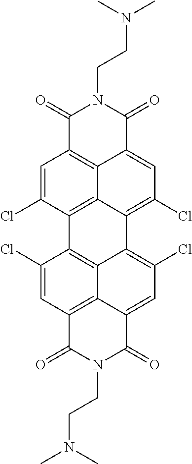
C1=C(Cl)C2=C3C4=C1C(=O)N(CCN(C)C)C(=O)C4=CC(Cl)=C3C1=C(Cl)C=C3C4=C(C=C(Cl)C2=C41)C(=O)N(CCN(C)C)C3=O
